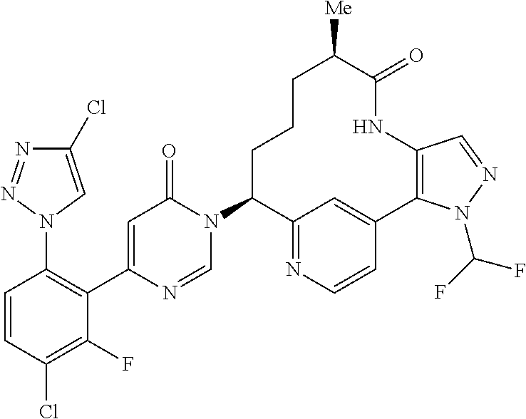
C1(Cl)=CN(C2=C(C3=CC(=O)N(C4C5=NC=CC(=C5)C5=C(C=NN5C(F)F)NC(=O)C([Me])CCC4)C=N3)C(F)=C(Cl)C=C2)N=N1
